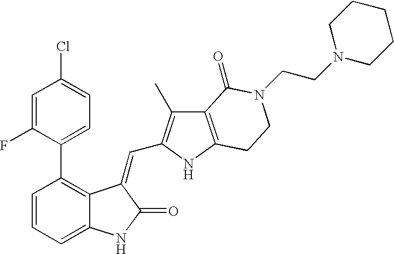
C1=CC(C2=CC=C(Cl)C=C2F)=C2C(=C1)NC(=O)C2=CC1=C(C)C2=C(N1)CCN(CCN1CCCCC1)C2=O
